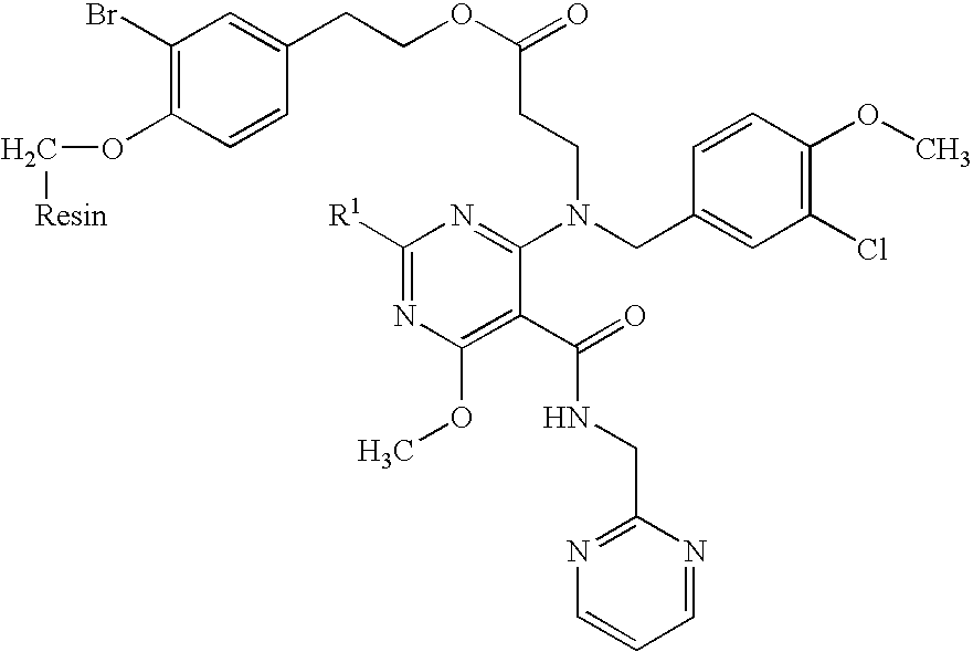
C1([R1])=NC(OC)=C(C(=O)NCC2=NC=CC=N2)C(N(CC2=CC(Cl)=C(OC)C=C2)CCC(OCCC2=CC(Br)=C(OC[Resin])C=C2)=O)=N1
